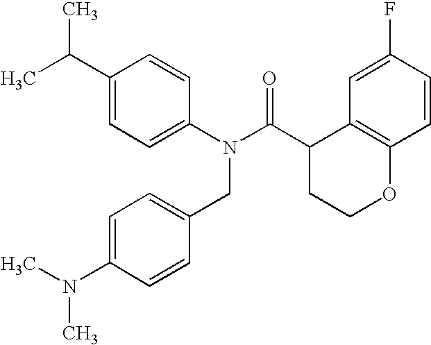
C1(C(C)C)=CC=C(N(C(C2CCOC3=C2C=C(F)C=C3)=O)CC2=CC=C(N(C)C)C=C2)C=C1
